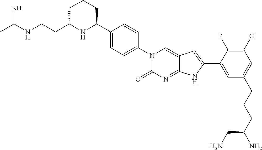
CC(NCCC1NC(C2=CC=C(N3C(=O)N=C4C(=C3)C=C(C3=CC(CCCC(N)CN)=CC(Cl)=C3F)N4)C=C2)CCC1)=N
